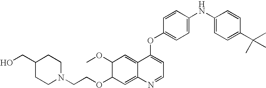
C1=CC(OC2=CC=NC3=CC(OCCN4CCC(CO)CC4)C(OC)C=C23)=CC=C1NC1=CC=C(C(C)(C)C)C=C1
